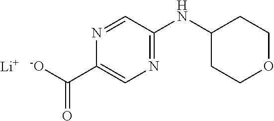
N1=C(NC2CCOCC2)C=NC(C([-O])=O)=C1.[Li]
